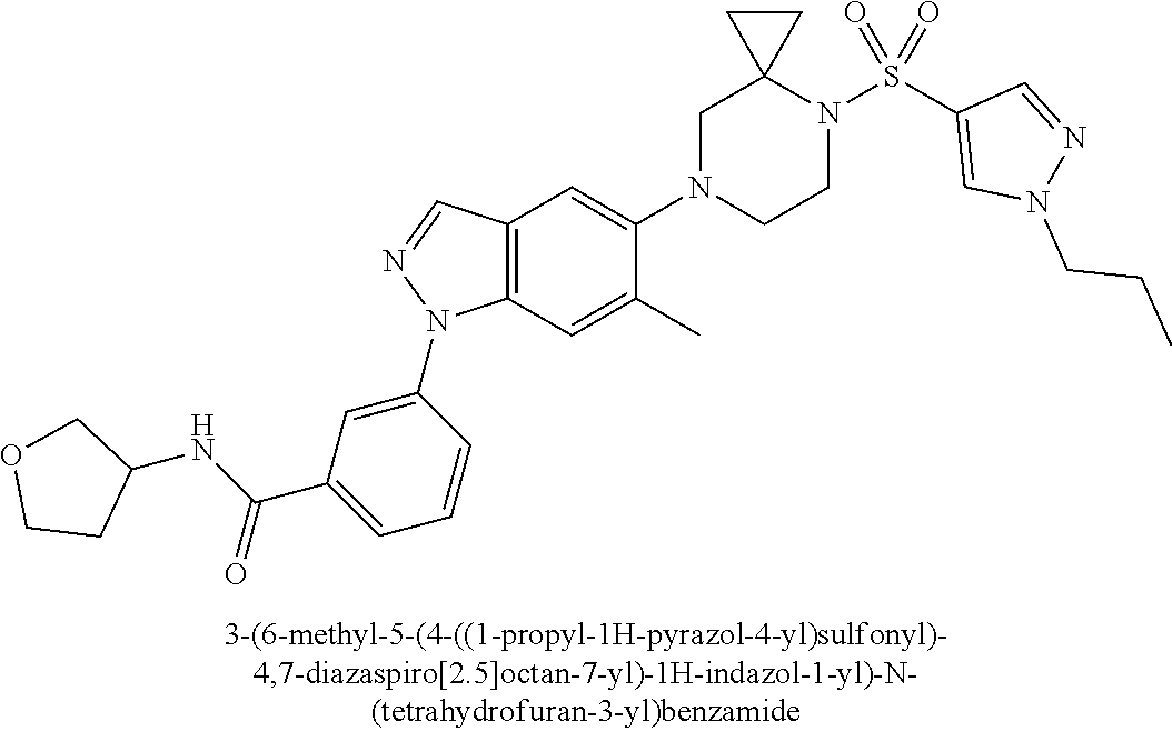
N1(C2=CC3=C(C=C2C)N(C2=CC(C(NC4COCC4)=O)=CC=C2)N=C3)CCN(S(C2=CN(CCC)N=C2)(=O)=O)C2(C1)CC2
